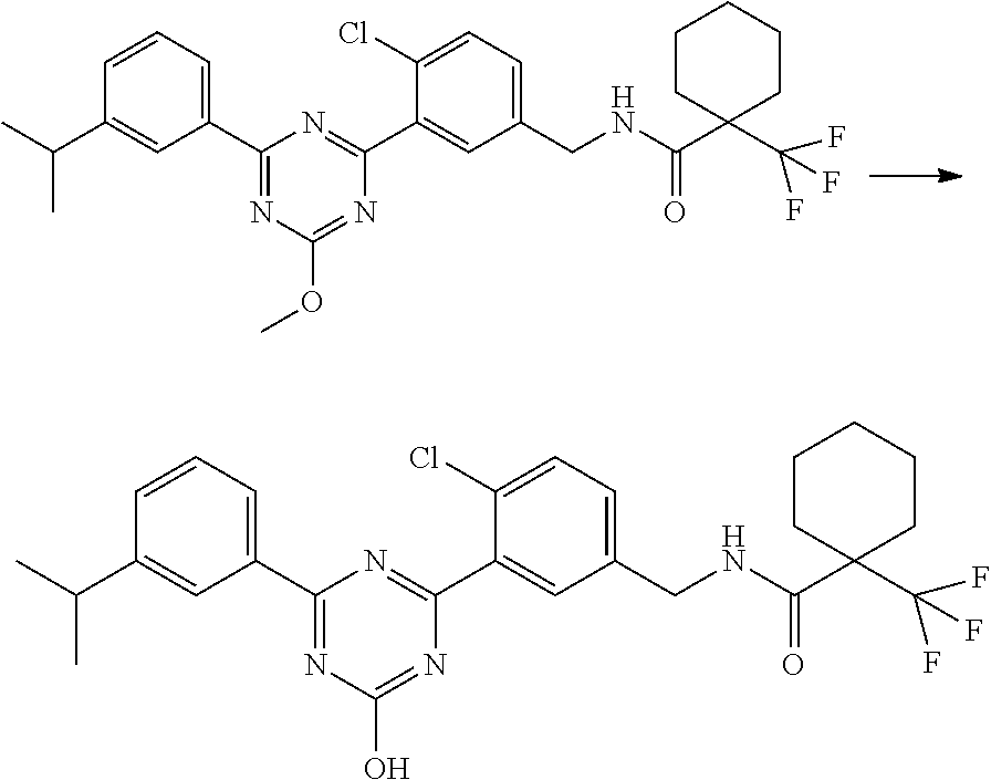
C1(C(=O)NCC2=CC=C(Cl)C(C3=NC(C4=CC=CC(C(C)C)=C4)=NC(OC)=N3)=C2)(C(F)(F)F)CCCCC1.C1(C(=O)NCC2=CC=C(Cl)C(C3=NC(C4=CC=CC(C(C)C)=C4)=NC(O)=N3)=C2)(C(F)(F)F)CCCCC1
